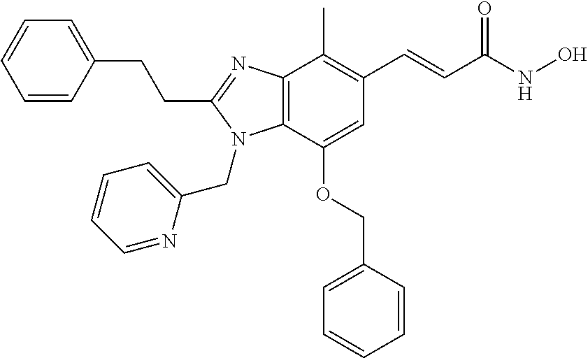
C1(CCC2=NC3=C(N2CC2=CC=CC=N2)C(OCC2=CC=CC=C2)=CC(C=CC(NO)=O)=C3C)=CC=CC=C1
